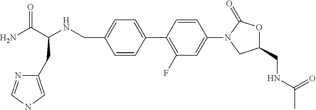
C1(CNC(=O)C)OC(=O)N(C2=CC(F)=C(C3=CC=C(CNC(C(N)=O)CC4=CNC=N4)C=C3)C=C2)C1
